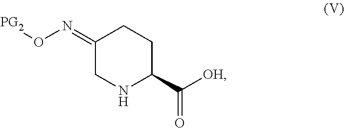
[PG2]ON=C1CNC(C([OH])=O)CC1
